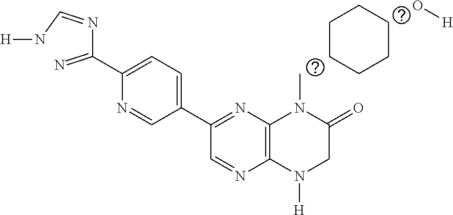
C1=NC2=C(N=C1C1=CC=C(C(N=CN[H])=N)N=C1)N(C)C(=O)CN2[H].C1CCCCC1.O[H]
